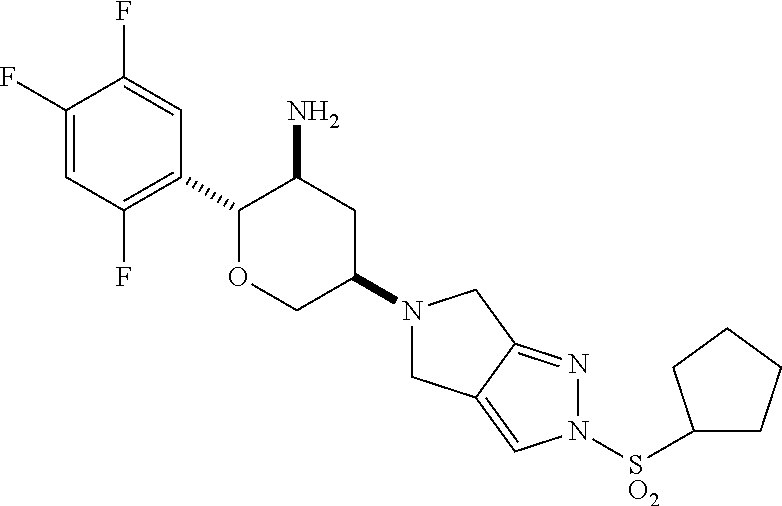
C1(F)=CC(F)=C(C2OCC(N3CC4=CN([SO2]C5CCCC5)N=C4C3)CC2N)C=C1F
